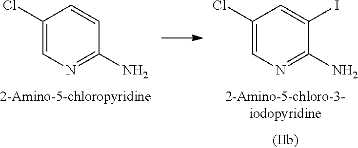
C1(Cl)=CN=C(N)C(I)=C1.C1(Cl)=CN=C(N)C=C1
